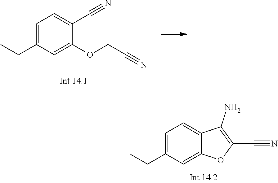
C1=C(CC)C=C(OCC#N)C(C#N)=C1.C1=C(CC)C=C2C(=C1)C(N)=C(C#N)O2
